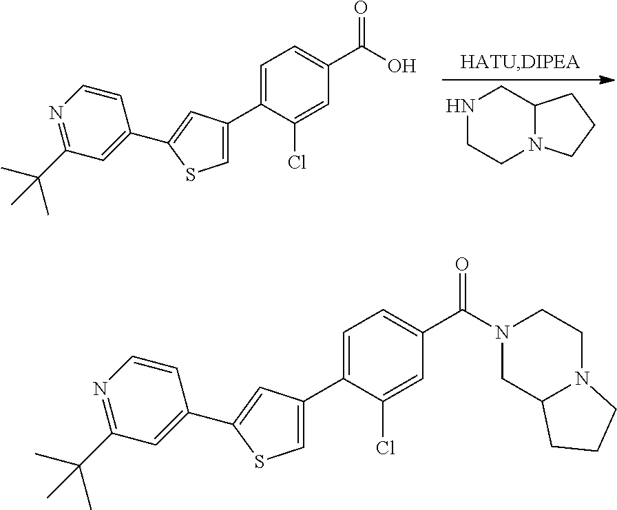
N1CCN2C(C1)CCC2.C1(C2=CSC(C3=CC(C(C)(C)C)=NC=C3)=C2)=CC=C(C(O)=O)C=C1Cl.C1(C2=CSC(C3=CC(C(C)(C)C)=NC=C3)=C2)=CC=C(C(=O)N2CC3N(CC2)CCC3)C=C1Cl
